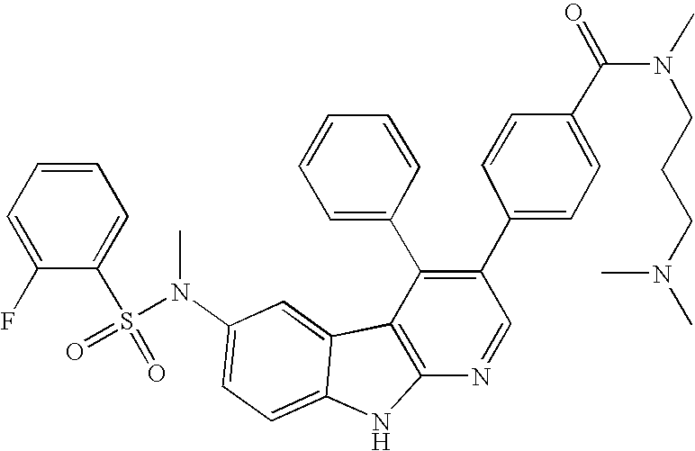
N(C1=CC=C2C(=C1)C1=C(N2)N=CC(C2=CC=C(C(N(CCCN(C)C)C)=O)C=C2)=C1C1=CC=CC=C1)(S(=O)(=O)C1=CC=CC=C1F)C
